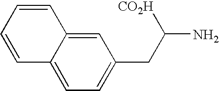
C1=C(CC(N)[CO2H])C=C2C(=C1)C=CC=C2
